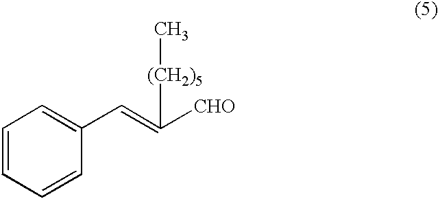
C1=CC(C=C([CHO])[(CH2)5]C)=CC=C1
